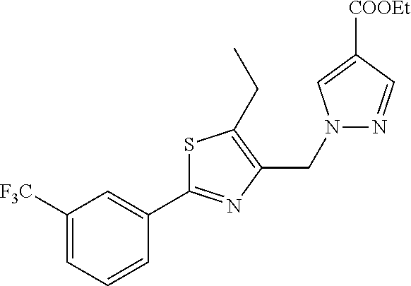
N1(CC2=C(CC)SC(C3=CC([F3C])=CC=C3)=N2)N=CC([COOEt])=C1
